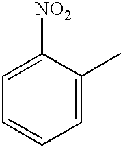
C1=C([NO2])C(C)=CC=C1
